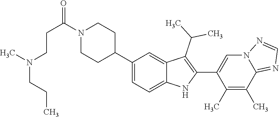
N1(C(CCN(C)CCC)=O)CCC(C2=CC=C3C(=C2)C(C(C)C)=C(C2=CN4C(=NC=N4)C(C)=C2C)N3)CC1
